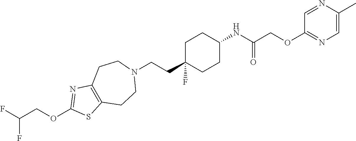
C1C(CCN2CCC3=C(CC2)SC(OCC(F)F)=N3)(F)CCC(NC(COC2=NC=C(C)N=C2)=O)C1
